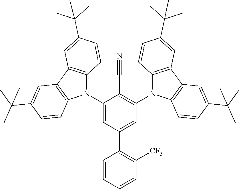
C1(N2C3=C(C4=C2C=CC(C(C)(C)C)=C4)C=C(C(C)(C)C)C=C3)=CC(C2=C([CF3])C=CC=C2)=CC(N2C3=C(C4=C2C=CC(C(C)(C)C)=C4)C=C(C(C)(C)C)C=C3)=C1C#N
